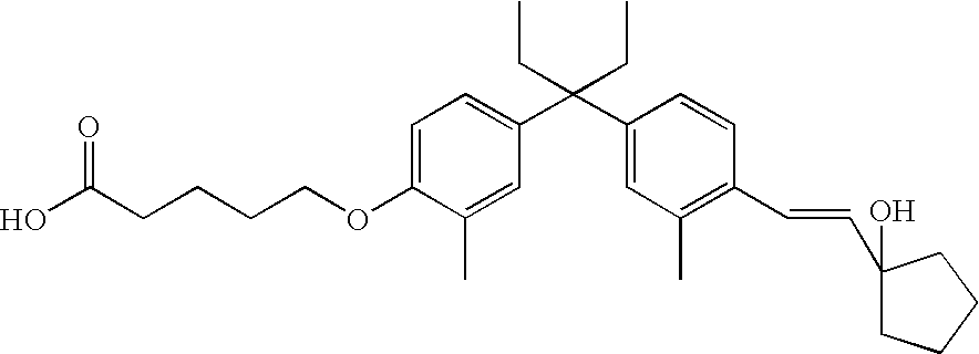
C1=C(OCCCCC(O)=O)C(C)=CC(C(C2=CC(C)=C(C=CC3(O)CCCC3)C=C2)(CC)CC)=C1
